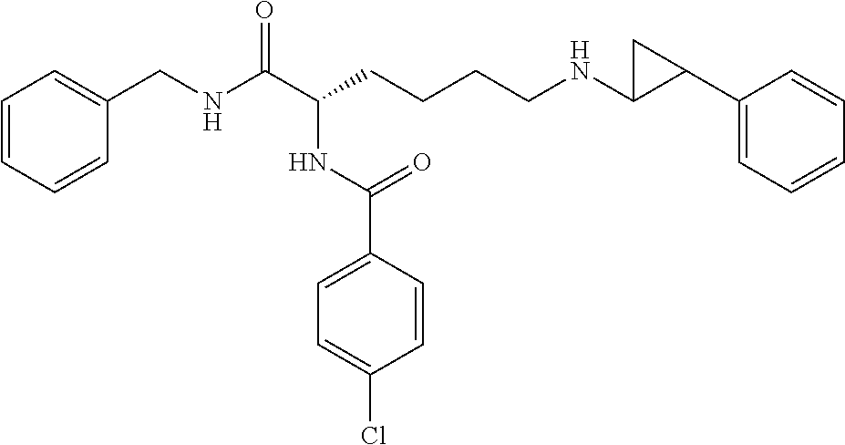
C1=CC=CC(CNC(C(CCCCNC2C(C3=CC=CC=C3)C2)NC(C2=CC=C(Cl)C=C2)=O)=O)=C1
